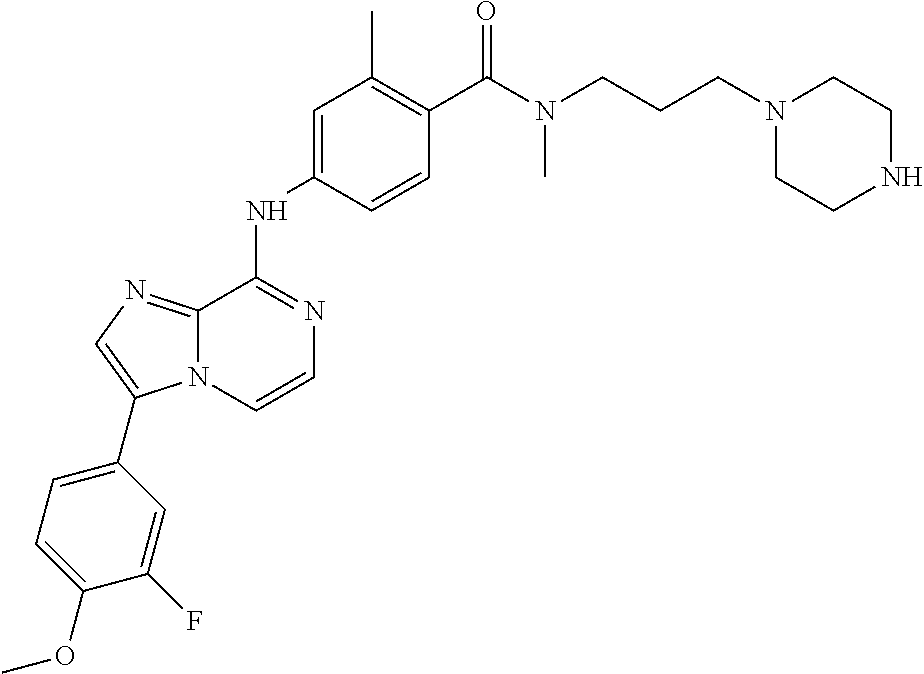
C1(C(N(CCCN2CCNCC2)C)=O)=C(C)C=C(NC2=NC=CN3C2=NC=C3C2=CC=C(OC)C(F)=C2)C=C1
